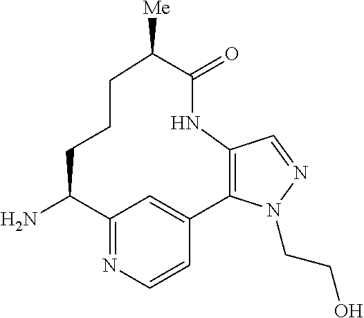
C12=NC=CC(=C1)C1=C(C=NN1CCO)NC(=O)C([Me])CCCC2N
